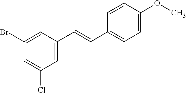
C(C1=CC=C(OC)C=C1)=CC1=CC(Cl)=CC(Br)=C1
